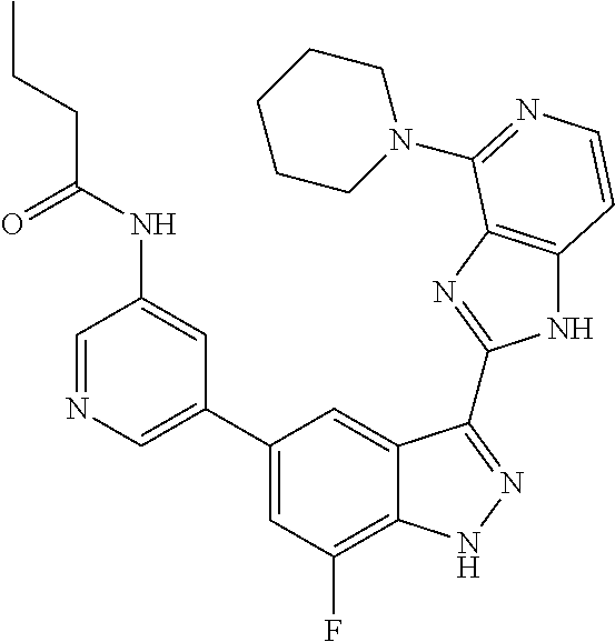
C1=C(C2=CC(F)=C3C(=C2)C(C2=NC4=C(N2)C=CN=C4N2CCCCC2)=NN3)C=C(NC(CCC)=O)C=N1
